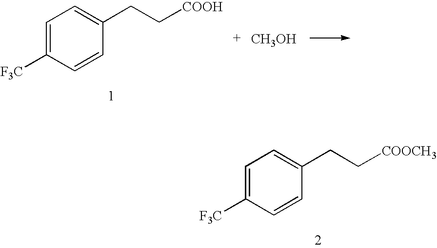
C1=C([F3C])C=CC(CC[COOH])=C1.[CH3OH].C1=C([F3C])C=CC(CC[COOCH3])=C1
